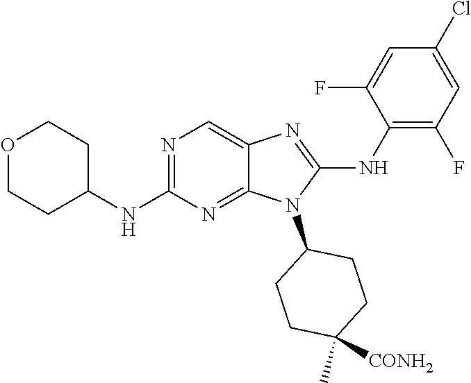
N1=C(NC2CCOCC2)N=C2C(=C1)N=C(NC1=C(F)C=C(Cl)C=C1F)N2C1CCC([CONH2])(C)CC1
